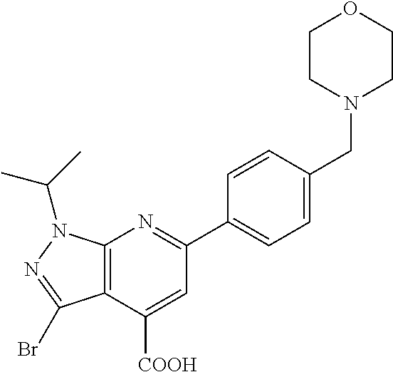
C12=C(C([COOH])=CC(C3=CC=C(CN4CCOCC4)C=C3)=N1)C(Br)=NN2C(C)C
